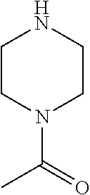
C1CN(C(C)=O)CCN1
